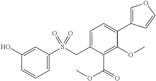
C1(O)=CC(S(CC2=CC=C(C3=COC=C3)C(OC)=C2C(=O)OC)(=O)=O)=CC=C1
